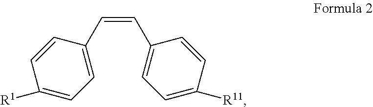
C(=CC1=CC=C([R1])C=C1)C1=CC=C([R11])C=C1
